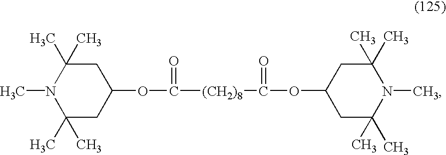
CN1C(C)(C)CC(OC([(CH2)8]C(OC2CC(C)(C)N(C)C(C)(C)C2)=O)=O)CC1(C)C
